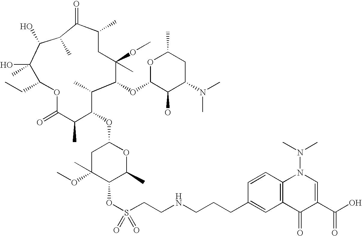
C1C(OC)(C)C(OS(CCNCCCC2=CC3=C(C=C2)N(N(C)C)C=C(C(O)=O)C3=O)(=O)=O)C(C)OC1OC1C(C)C(OC2C(O)C(N(C)C)CC(C)O2)C(OC)(C)CC(C)C(=O)C(C)C(O)C(O)(C)C(CC)OC(=O)C1C
